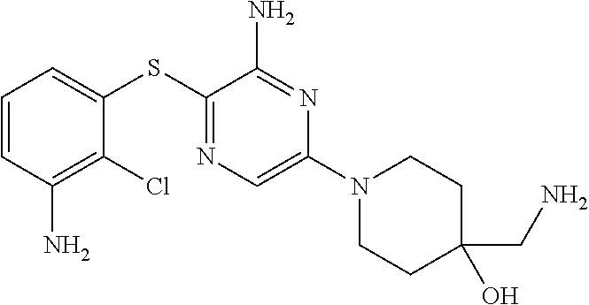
C1=CC(N)=C(Cl)C(SC2=NC=C(N3CCC(O)(CN)CC3)N=C2N)=C1
